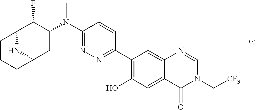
C1(C2=NN=C(N(C3C(F)C4NC(C3)CCC4)C)C=C2)=C(O)C=C2C(=C1)N=CN(C[CF3])C2=O
